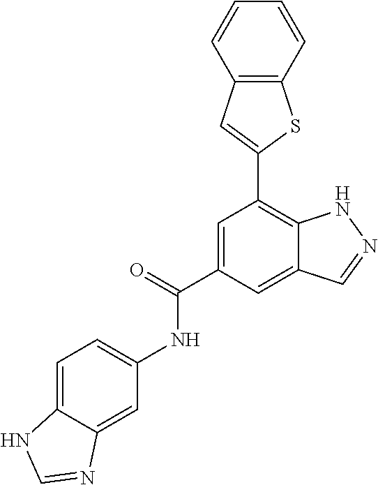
C1=C(C(=O)NC2=CC=C3C(=C2)N=CN3)C=C2C(=C1C1=CC3=C(S1)C=CC=C3)NN=C2
